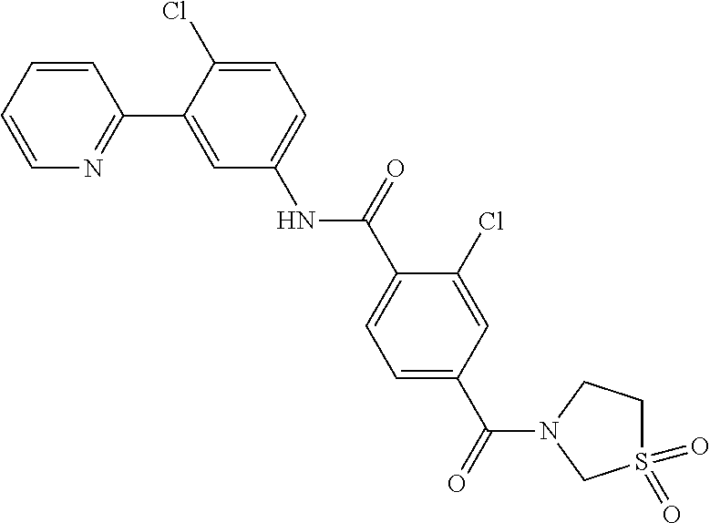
C1=CC=CN=C1C1=CC(NC(=O)C2=CC=C(C(=O)N3CCS(=O)(=O)C3)C=C2Cl)=CC=C1Cl
